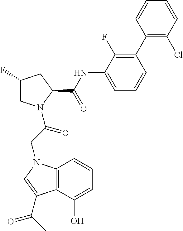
C1(F)CN(C(CN2C3=C(C(C(C)=O)=C2)C(O)=CC=C3)=O)C(C(=O)NC2=CC=CC(C3=C(Cl)C=CC=C3)=C2F)C1
